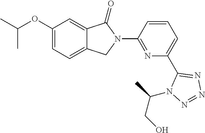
C1(OC(C)C)=CC=C2C(=C1)C(=O)N(C1=NC(C3=NN=NN3C(C)CO)=CC=C1)C2
